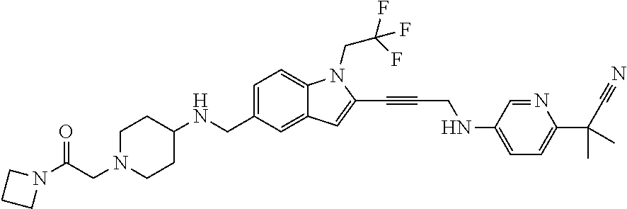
C1=C(CNC2CCN(CC(N3CCC3)=O)CC2)C=C2C(=C1)N(CC(F)(F)F)C(C#CCNC1=CC=C(C(C#N)(C)C)N=C1)=C2
